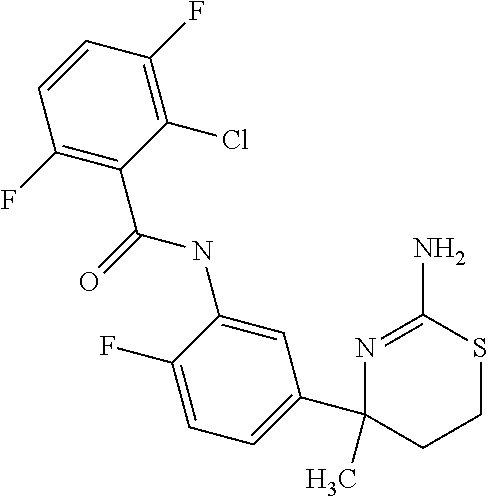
N1=C(N)SCCC1(C1=CC=C(F)C(NC(C2=C(F)C=CC(F)=C2Cl)=O)=C1)C
